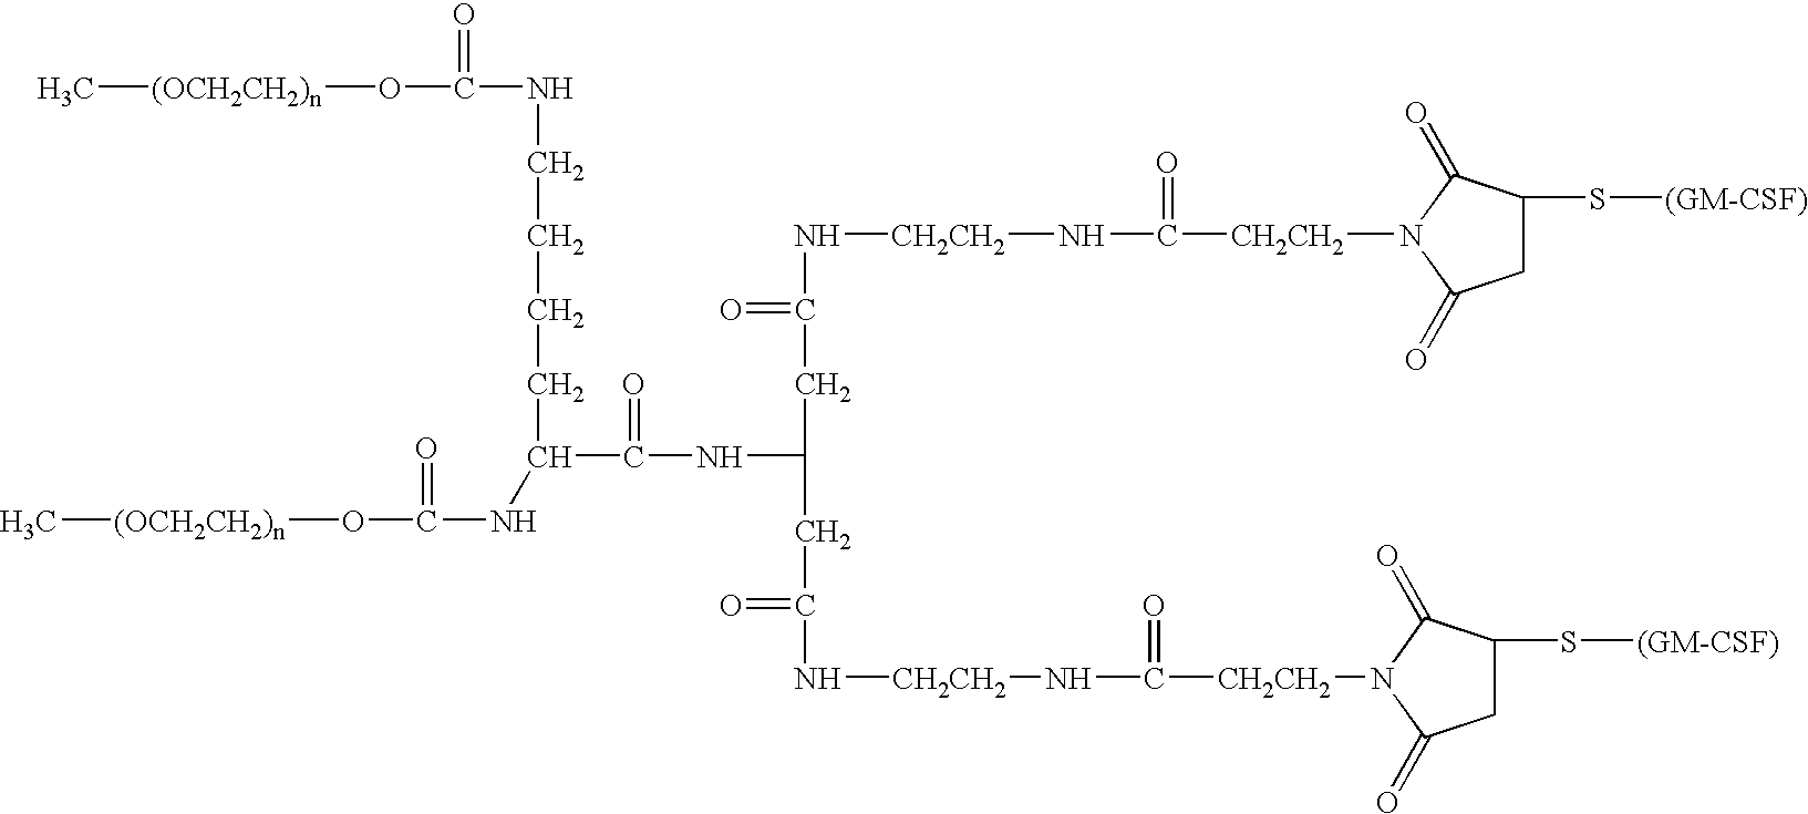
C1C(S[(GM-CSF)])C(=O)N([CH2CH2]C(N[CH2CH2]NC(CC(NC(=O)C(NC(=O)O[(OCH2CH2)n]C)CCCCNC(=O)O[(OCH2CH2)n]C)CC(=O)N[CH2CH2]NC([CH2CH2]N2C(=O)C(S[(GM-CSF)])CC2=O)=O)=O)=O)C1=O
